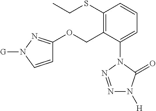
C1(SCC)=C(COC2=NN([G])C=C2)C(N2N=NN([H])C2=O)=CC=C1
